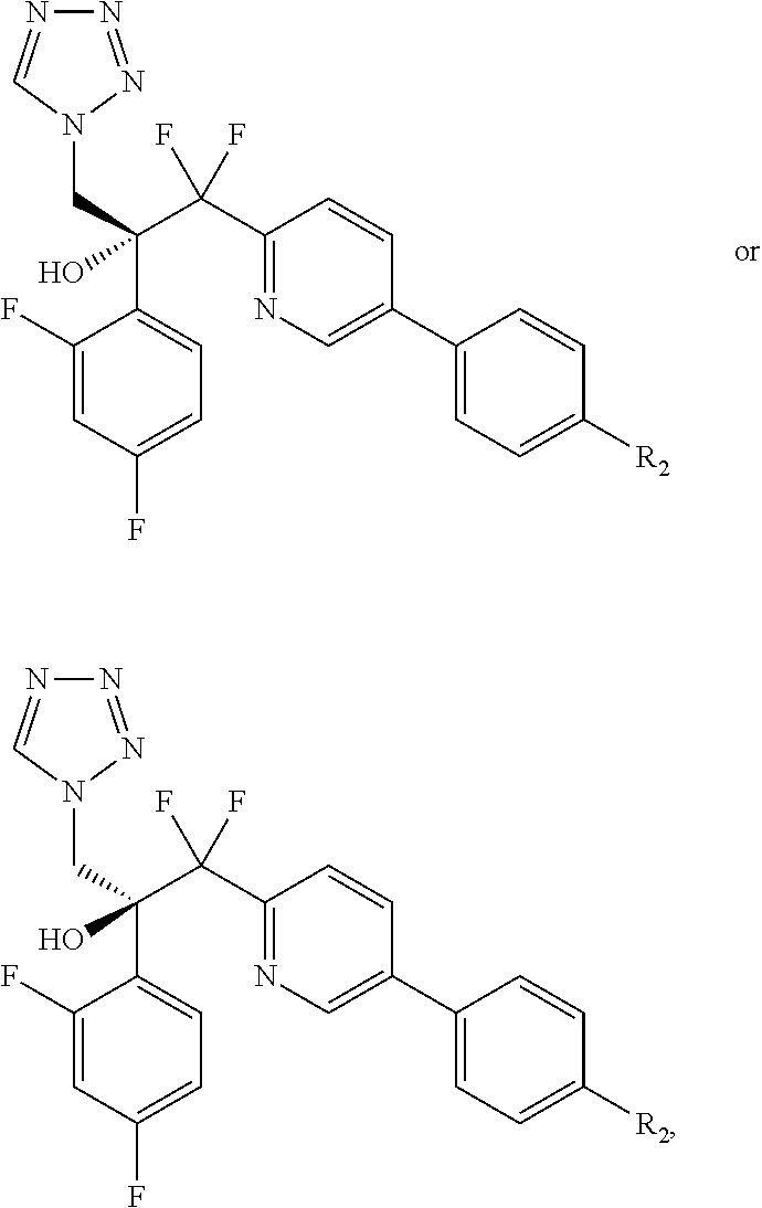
C1(C(C(CN2N=NN=C2)(C2=CC=C(F)C=C2F)O)(F)F)=NC=C(C2=CC=C([R2])C=C2)C=C1.C1(C(C(CN2N=NN=C2)(C2=CC=C(F)C=C2F)O)(F)F)=NC=C(C2=CC=C([R2])C=C2)C=C1
